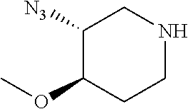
N1CC([N3])C(OC)CC1
